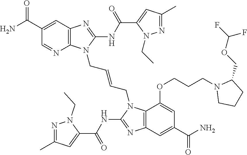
C12=C(N=C(NC(C3=CC(C)=NN3CC)=O)N1CC=CCN1C3=C(N=C1NC(C1=CC(C)=NN1CC)=O)C=C(C(N)=O)C=C3OCCCN1CCCC1COC(F)F)C=C(C(N)=O)C=N2
